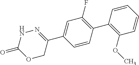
C1(C2=C(OC)C=CC=C2)=C(F)C=C(C2=NNC(=O)OC2)C=C1
